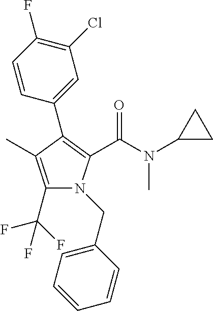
C1(C2=C(C(N(C3CC3)C)=O)N(CC3=CC=CC=C3)C(C(F)(F)F)=C2C)=CC(Cl)=C(F)C=C1
